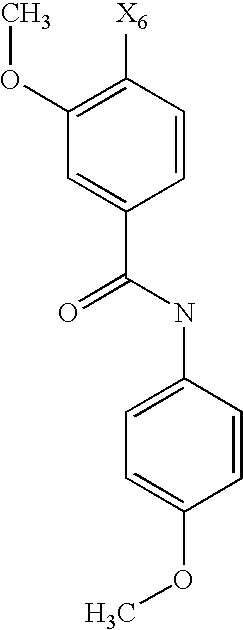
C1(OC)=C([X6])C=CC(C(=O)NC2=CC=C(OC)C=C2)=C1
